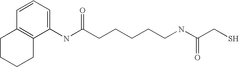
C1=CC=C(NC(CCCCCNC(CS)=O)=O)C2=C1CCCC2
